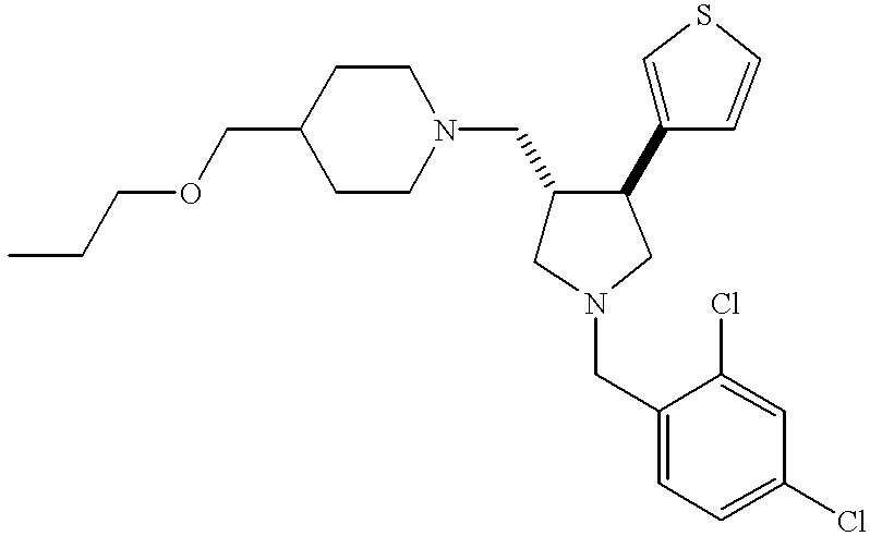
C1(COCCC)CCN(CC2CN(CC3=CC=C(Cl)C=C3Cl)CC2C2=CSC=C2)CC1
